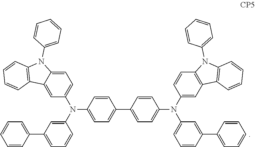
C1(C2=CC=C(N(C3=CC4=C(C=C3)N(C3=CC=CC=C3)C3=C4C=CC=C3)C3=CC=CC(C4=CC=CC=C4)=C3)C=C2)=CC=C(N(C2=CC(C3=CC=CC=C3)=CC=C2)C2=CC=C3C(=C2)C2=C(N3C3=CC=CC=C3)C=CC=C2)C=C1
